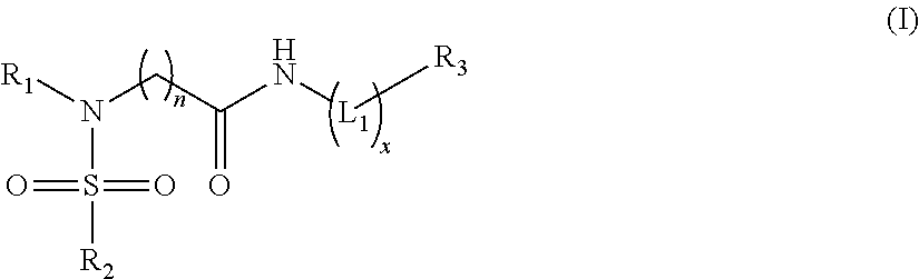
N(CC(N[L1][R3])=O)([R1])S([R2])(=O)=O
